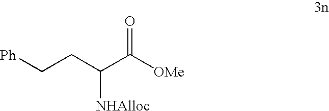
C(CC(C([OMe])=O)[NHAlloc])[Ph]
